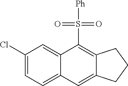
C1(Cl)=CC=C2C(=C1)C(S([Ph])(=O)=O)=C1C(=C2)CCC1
